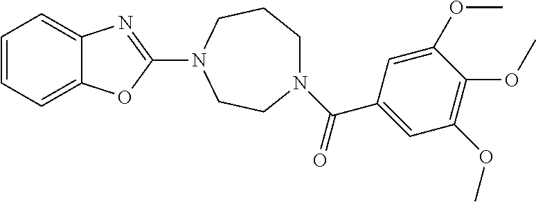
C1=CC=C2C(=C1)N=C(N1CCN(C(C3=CC(OC)=C(OC)C(OC)=C3)=O)CCC1)O2
